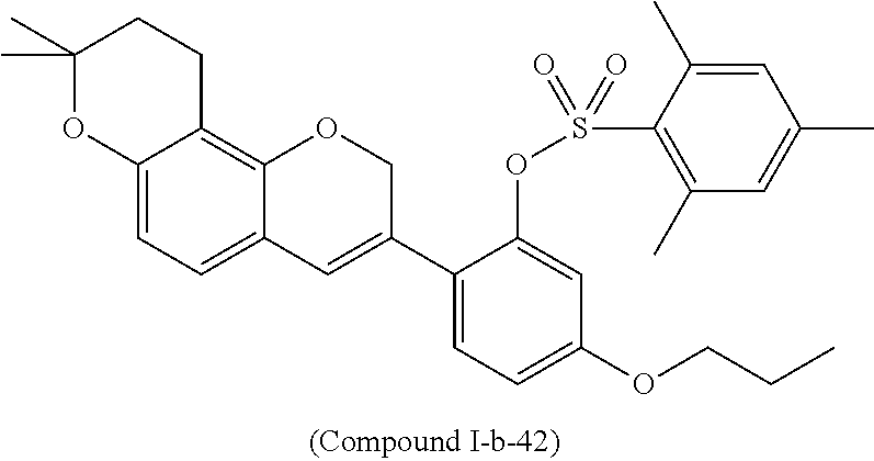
C1(C2=CC3=CC=C4C(=C3OC2)CCC(C)(C)O4)=CC=C(OCCC)C=C1OS(C1=C(C)C=C(C)C=C1C)(=O)=O
